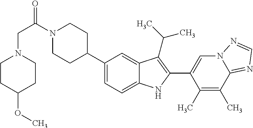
N1(C(CN2CCC(OC)CC2)=O)CCC(C2=CC=C3C(=C2)C(C(C)C)=C(C2=CN4C(=NC=N4)C(C)=C2C)N3)CC1
